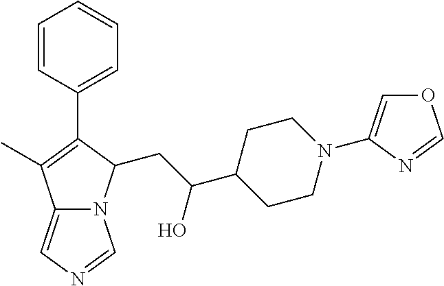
C12=CN=CN1C(CC(C1CCN(C3=COC=N3)CC1)O)C(C1=CC=CC=C1)=C2C
